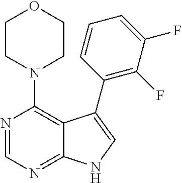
C12=NC=NC(N3CCOCC3)=C1C(C1=C(F)C(F)=CC=C1)=CN2
